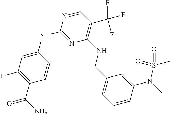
C1=C(NC2=NC(NCC3=CC=CC(N(C)S(=O)(=O)C)=C3)=C(C(F)(F)F)C=N2)C=CC(C(N)=O)=C1F
